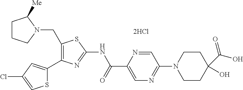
C1(CN2C([Me])CCC2)=C(C2=CC(Cl)=CS2)N=C(NC(C2=CN=C(N3CCC(C(O)=O)(O)CC3)C=N2)=O)S1
